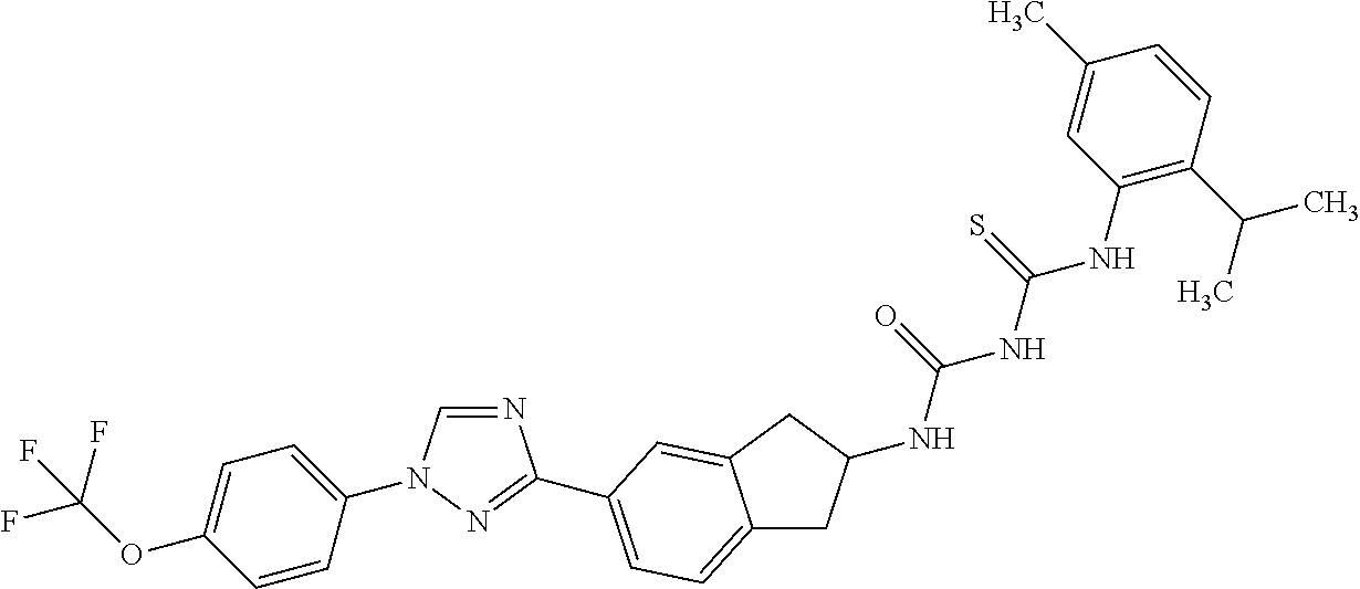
C1=CC(N2C=NC(C3=CC=C4CC(NC(=O)NC(=S)NC5=C(C(C)C)C=CC(C)=C5)CC4=C3)=N2)=CC=C1OC(F)(F)F
